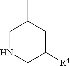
C1NCC([R4])CC1C
